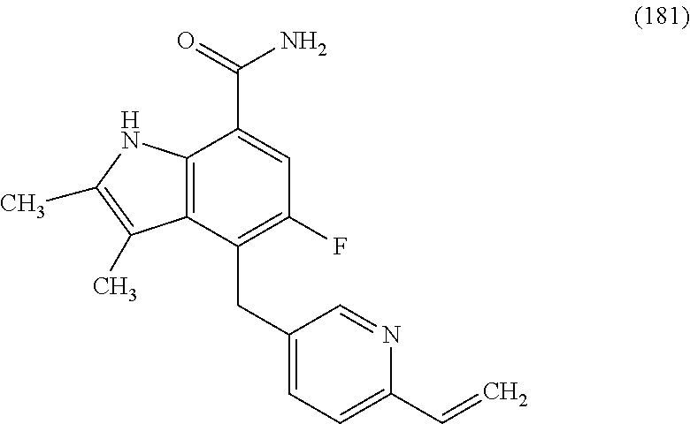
C12=C(C(CC3=CC=C(C=C)N=C3)=C(F)C=C1C(=O)N)C(C)=C(C)N2
